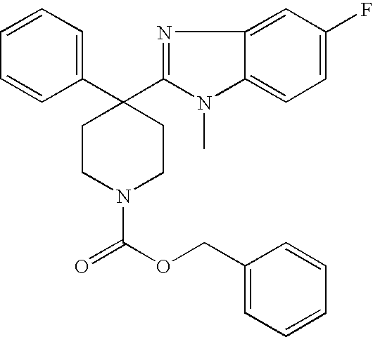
C1(C2(C3=NC4=CC(F)=CC=C4N3C)CCN(C(OCC3=CC=CC=C3)=O)CC2)=CC=CC=C1
